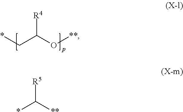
*CC(O[**])[R4].[R5]C([**])*
